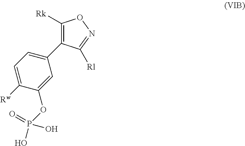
C1=C([Rw])C(OP(O)(=O)O)=CC(C2=C([Rk])ON=C2[Rl])=C1
